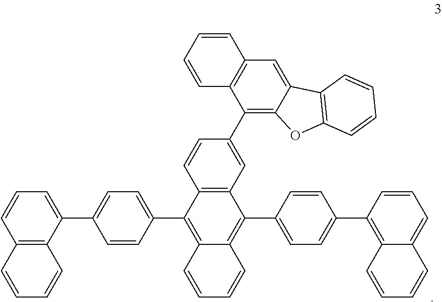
C12=C(C(C3=CC=C(C4=C5C(=C(C6=CC=C(C7=C8C(=CC=C7)C=CC=C8)C=C6)C6=C4C=CC(C4=C7C(=CC8=C4C=CC=C8)C4=C(O7)C=CC=C4)=C6)C=CC=C5)C=C3)=CC=C1)C=CC=C2
